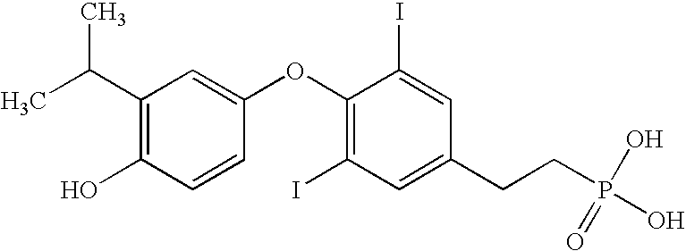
C1(C(C)C)=C(O)C=CC(OC2=C(I)C=C(CCP(O)(=O)O)C=C2I)=C1
